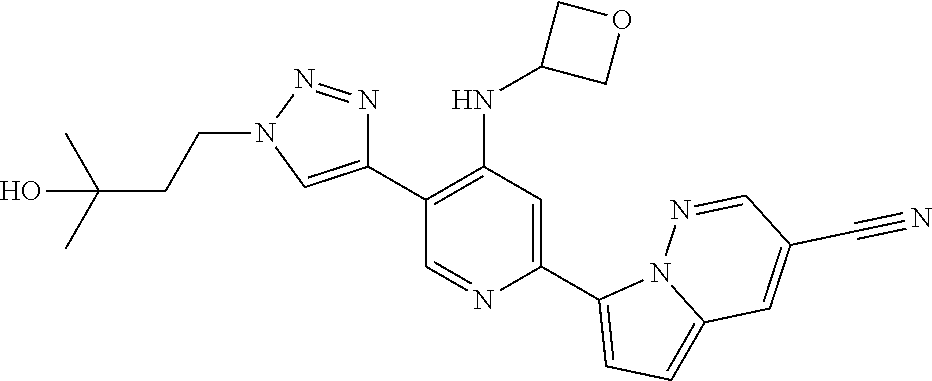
C1(C2=CN(CCC(C)(C)O)N=N2)=C(NC2COC2)C=C(C2=CC=C3N2N=CC(C#N)=C3)N=C1
